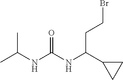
CC(NC(NC(C1CC1)CCBr)=O)C
